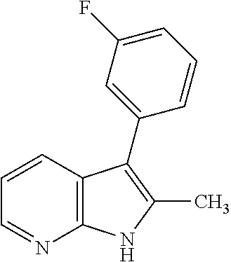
C12=C(C=CC=N1)C(C1=CC(F)=CC=C1)=C(C)N2
